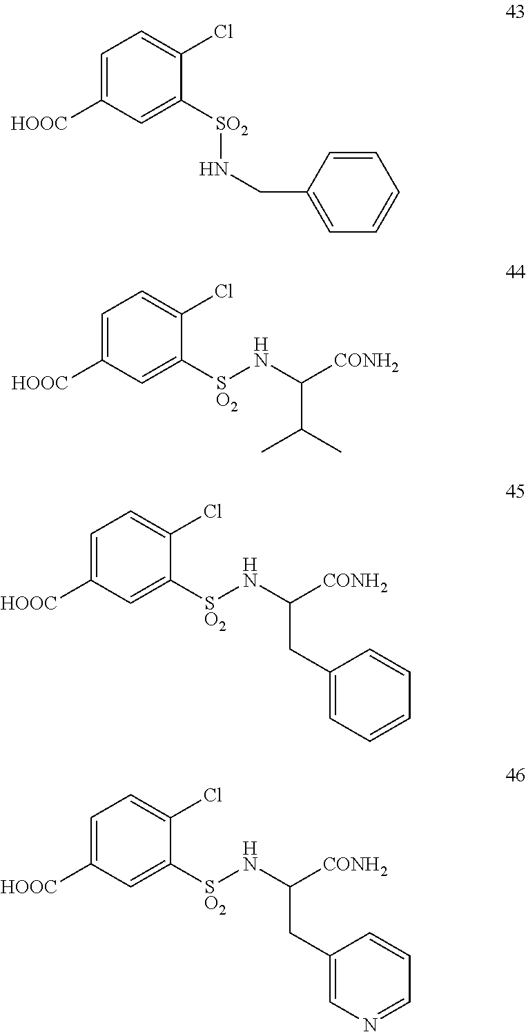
C1=C([HOOC])C=C([SO2]NCC2=CC=CC=C2)C(Cl)=C1.C1=C([HOOC])C=C([SO2]NC([CONH2])C(C)C)C(Cl)=C1.C1=C([HOOC])C=C([SO2]NC([CONH2])CC2=CC=CC=C2)C(Cl)=C1.C1=C([HOOC])C=C([SO2]NC([CONH2])CC2=CN=CC=C2)C(Cl)=C1
